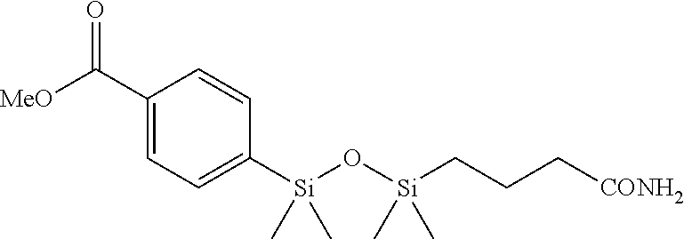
C1([Si](O[Si](CCC[CONH2])(C)C)(C)C)=CC=C(C([MeO])=O)C=C1
